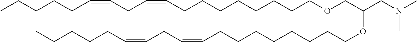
CCCCCC=CCC=CCCCCCCCCOCC(CN(C)C)OCCCCCCCCC=CCC=CCCCCC
